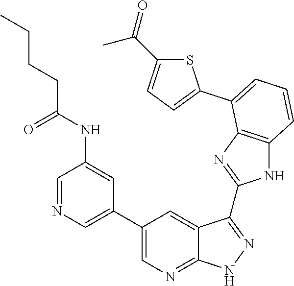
C1=NC=C(C2=CN=C3C(=C2)C(C2=NC4=C(N2)C=CC=C4C2=CC=C(C(=O)C)S2)=NN3)C=C1NC(CCCC)=O
